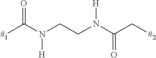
[#1]C(N(CCN(C(C[#2])=O)[H])[H])=O
